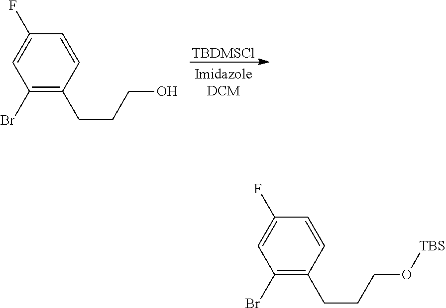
[TBDMSCl].C1(Br)=C(CCCO)C=CC(F)=C1.C1(Br)=C(CCCO[TBS])C=CC(F)=C1
